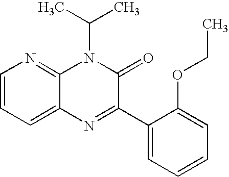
C1=CC=C2C(=N1)N(C(C)C)C(=O)C(C1=CC=CC=C1OCC)=N2
